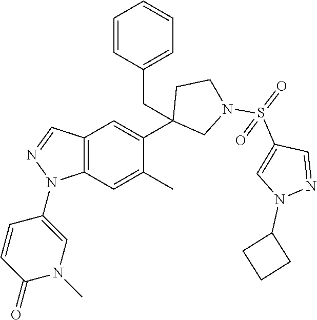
C1(C2=CC3=C(C=C2C)N(C2=CN(C)C(=O)C=C2)N=C3)(CC2=CC=CC=C2)CN(S(=O)(C2=CN(C3CCC3)N=C2)=O)CC1
